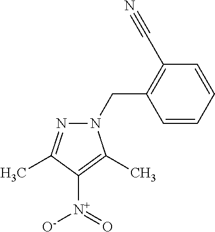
C1(CN2N=C(C)C([N+](=O)[O-])=C2C)=C(C#N)C=CC=C1
